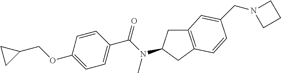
C1(OCC2CC2)=CC=C(C(N(C)C2CC3=C(C2)C=CC(CN2CCC2)=C3)=O)C=C1
